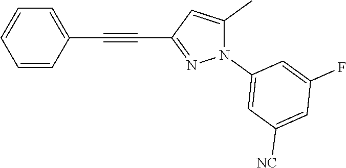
C1=CC(C#CC2=NN(C3=CC([NC])=CC(F)=C3)C(C)=C2)=CC=C1
